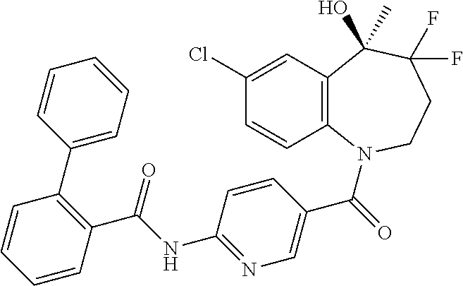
C1(Cl)=CC2=C(C=C1)N(C(=O)C1=CN=C(NC(C3=C(C4=CC=CC=C4)C=CC=C3)=O)C=C1)CCC(F)(F)C2(O)C
